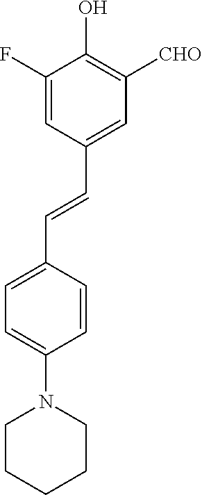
C(=CC1=CC([CHO])=C(O)C(F)=C1)C1=CC=C(N2CCCCC2)C=C1
